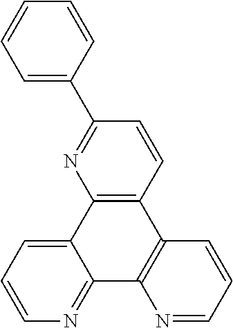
C12=NC=CC=C1C1=C(C3=C2N=CC=C3)C=CC(C2=CC=CC=C2)=N1
